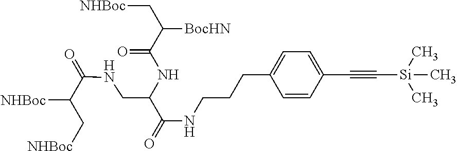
[NHBoc]C(C(=O)NCC(C(=O)NCCCC1=CC=C(C#C[Si](C)(C)C)C=C1)NC(C(C[NHBoc])[BocHN])=O)C[NHBoc]
